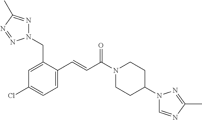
N1(CC2=CC(Cl)=CC=C2C=CC(N2CCC(N3C=NC(C)=N3)CC2)=O)N=C(C)N=N1
